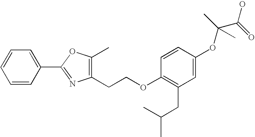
O(C(C(O)=O)(C)C)C1=CC(CC(C)C)=C(OCCC2=C(C)OC(C3=CC=CC=C3)=N2)C=C1
